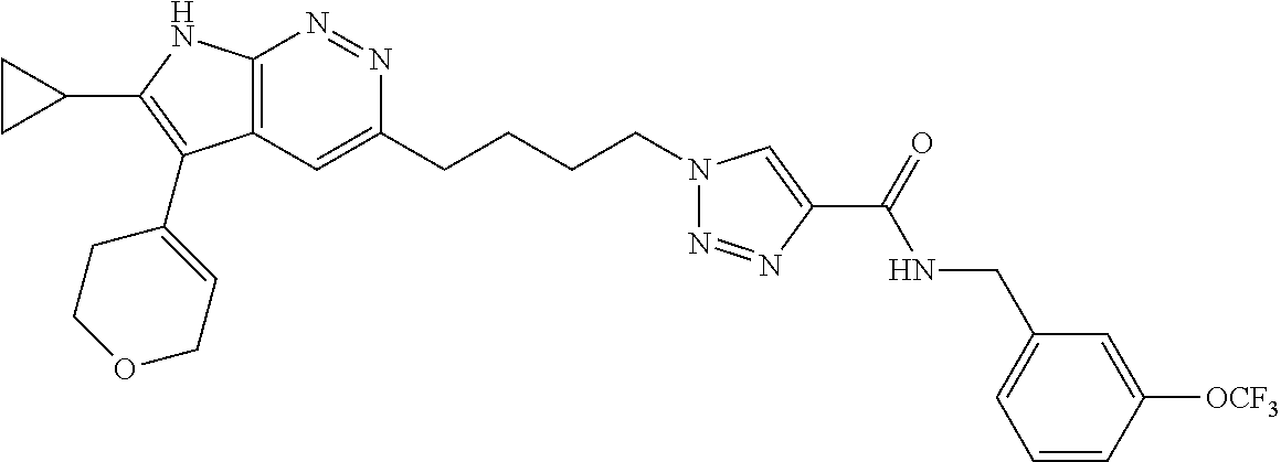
N1=NC2=C(C=C1CCCCN1N=NC(C(NCC3=CC=CC([OCF3])=C3)=O)=C1)C(C1=CCOCC1)=C(C1CC1)N2
